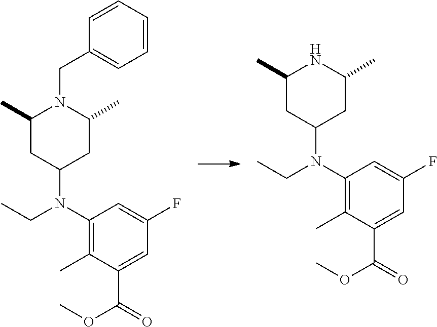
C1(C)CC(N(C2=C(C)C(C(=O)OC)=CC(F)=C2)CC)CC(C)N1CC1=CC=CC=C1.C1(C)CC(N(C2=C(C)C(C(=O)OC)=CC(F)=C2)CC)CC(C)N1
